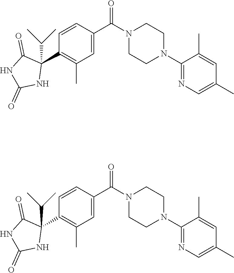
O=C(N1CCN(C2=NC=C(C)C=C2C)CC1)C1=CC(C)=C(C2(C(C)C)C(=O)NC(=O)N2)C=C1.O=C(N1CCN(C2=NC=C(C)C=C2C)CC1)C1=CC(C)=C(C2(C(C)C)C(=O)NC(=O)N2)C=C1
